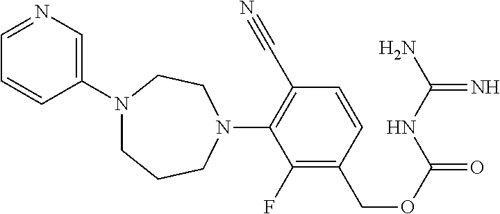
N1(C2=C(C#N)C=CC(COC(=O)NC(N)=N)=C2F)CCN(C2=CN=CC=C2)CCC1
